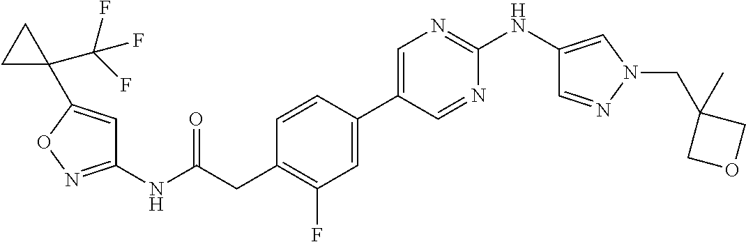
C1=CC(C2=CN=C(NC3=CN(CC4(C)COC4)N=C3)N=C2)=CC(F)=C1CC(NC1=NOC(C2(C(F)(F)F)CC2)=C1)=O
